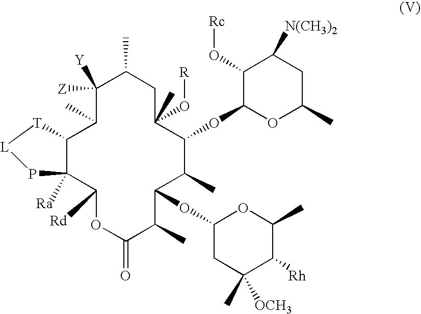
C12C([Ra])(C([Rd])OC(=O)C(C)C(OC3CC(C)([OCH3])C([Rh])C(C)O3)C(C)C(OC3C(O[Rc])C([N(CH3)2])CC(C)O3)C(O[R])(C)CC(C)C([Z])([Y])C1C)P[L][T]2
